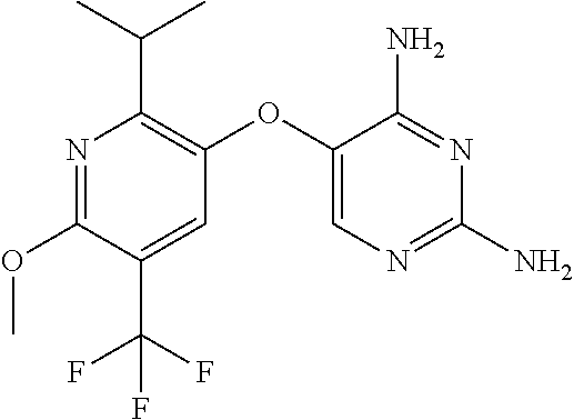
N1=C(OC)C(C(F)(F)F)=CC(OC2=CN=C(N)N=C2N)=C1C(C)C
